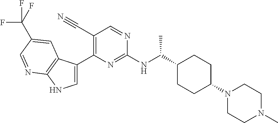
C1(C(NC2=NC(C3=CNC4=C3C=C(C(F)(F)F)C=N4)=C(C#N)C=N2)C)CCC(N2CCN(C)CC2)CC1
